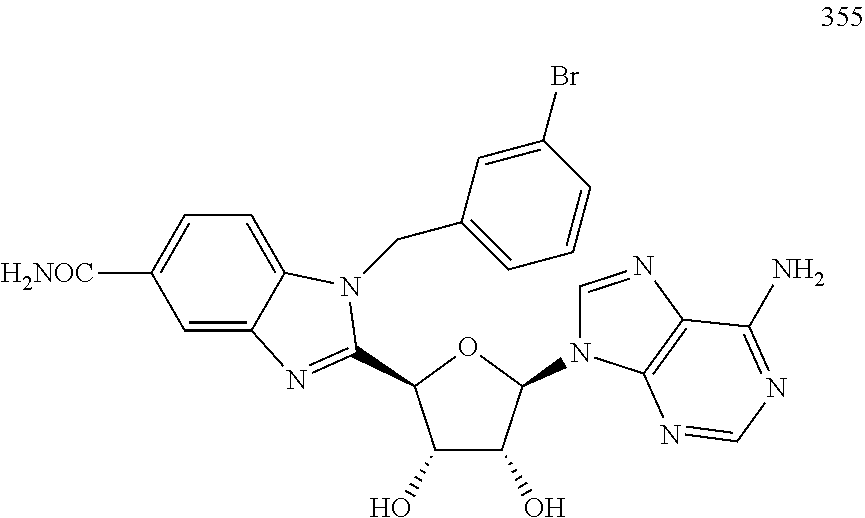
C1([H2NOC])=CC=C2C(=C1)N=C(C1C(O)C(O)C(N3C=NC4=C3N=CN=C4N)O1)N2CC1=CC=CC(Br)=C1
